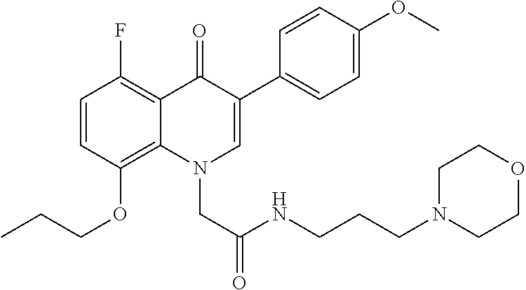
C1=CC(OCCC)=C2C(=C1F)C(=O)C(C1=CC=C(OC)C=C1)=CN2CC(NCCCN1CCOCC1)=O
